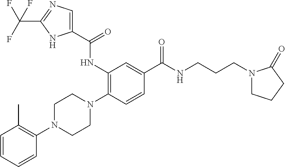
C1(N2CCN(C3=C(NC(C4=CN=C(C(F)(F)F)N4)=O)C=C(C(NCCCN4CCCC4=O)=O)C=C3)CC2)=C(C)C=CC=C1
